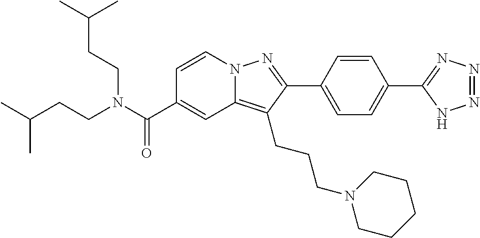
C1=CN2C(=C(CCCN3CCCCC3)C(C3=CC=C(C4=NN=NN4)C=C3)=N2)C=C1C(N(CCC(C)C)CCC(C)C)=O
